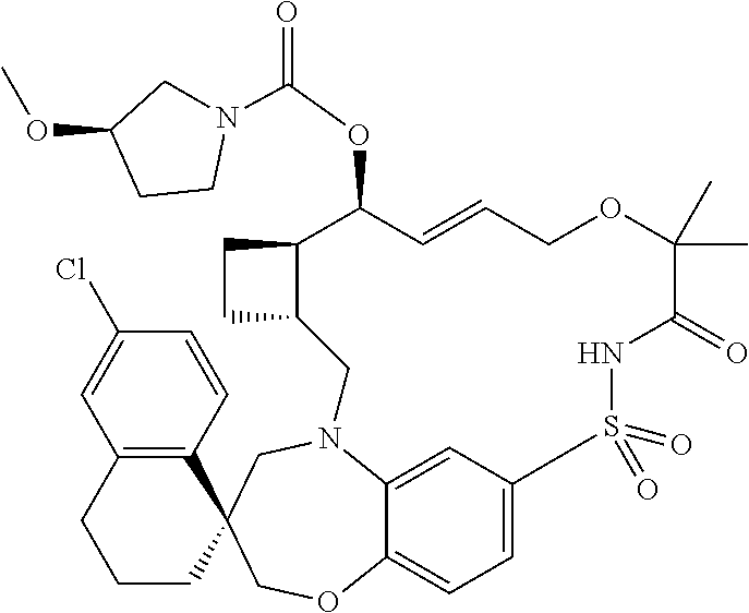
C1CCC2(C3=C1C=C(Cl)C=C3)COC1=CC=C3C=C1N(C2)CC1C(CC1)C(OC(N1CC(OC)CC1)=O)C=CCOC(C)(C)C(=O)NS3(=O)=O
